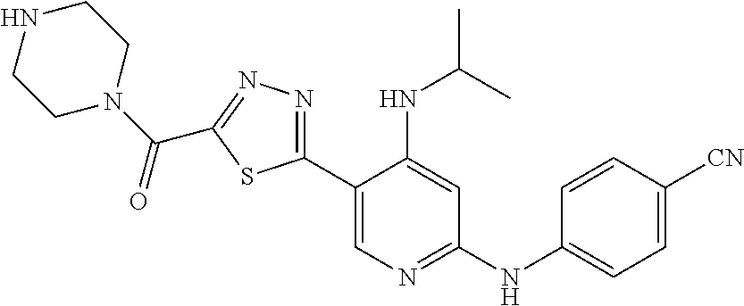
C1(C2=NN=C(C(=O)N3CCNCC3)S2)=CN=C(NC2=CC=C([CN])C=C2)C=C1NC(C)C
